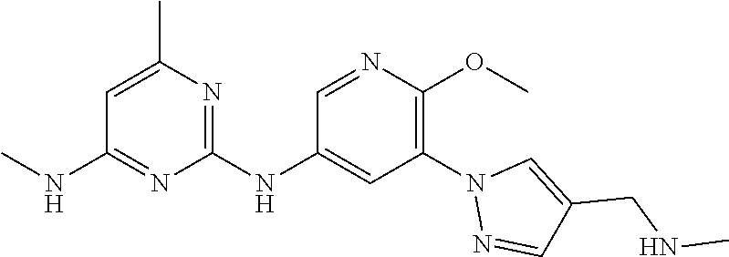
C1(NC2=CC(N3N=CC(CNC)=C3)=C(OC)N=C2)=NC(C)=CC(NC)=N1
